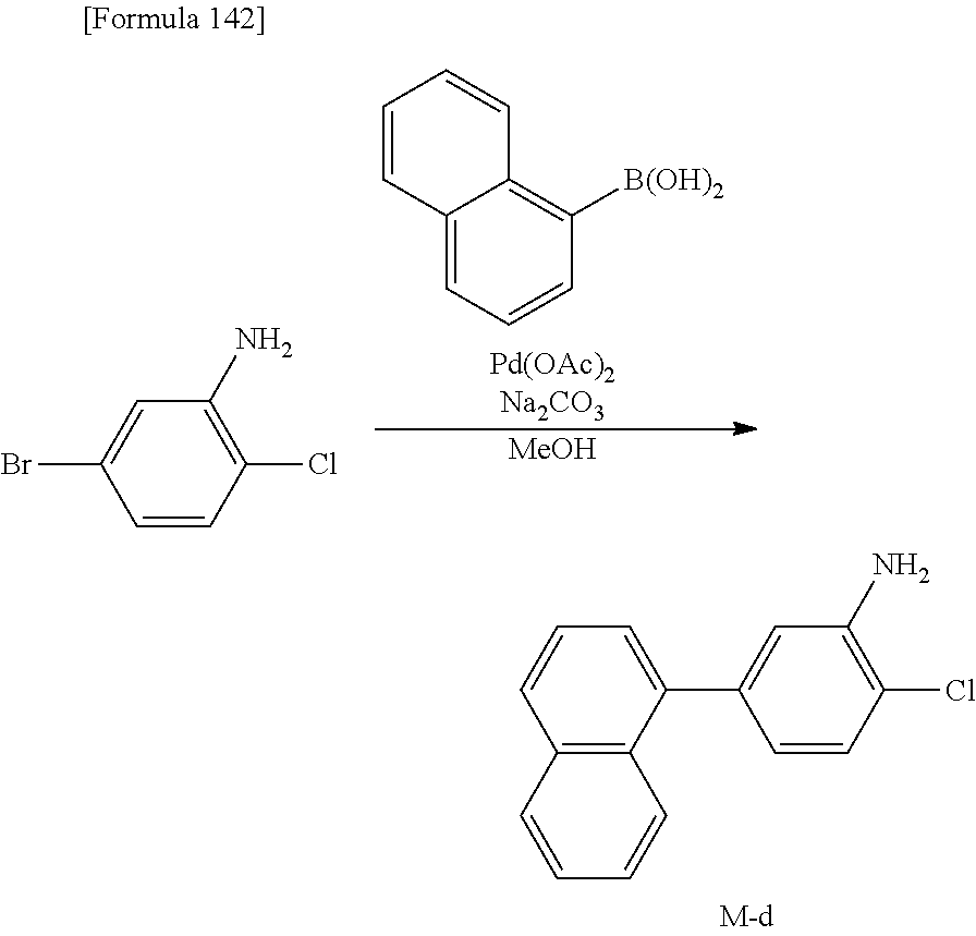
C1(Cl)=C(N)C=C(C2=CC=CC3=C2C=CC=C3)C=C1.C12=CC=CC([B(OH)2])=C1C=CC=C2.[MeOH].C1(Cl)=C(N)C=C(Br)C=C1
